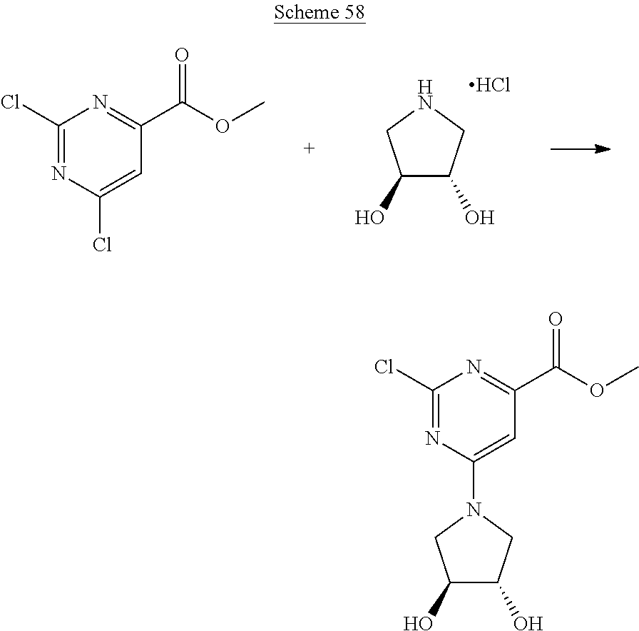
C1(O)C(O)CNC1.Cl.C1(Cl)=NC(Cl)=CC(C(OC)=O)=N1.C1(Cl)=NC(N2CC(O)C(O)C2)=CC(C(OC)=O)=N1
